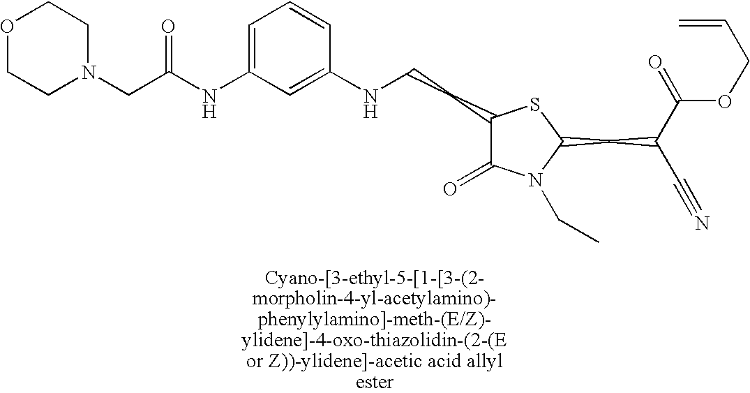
C1(CCNC2=CC(NC(CN3CCOCC3)=O)=CC=C2)C(=O)N(CC)C(CC(C(=O)OCC=C)C#N)S1
